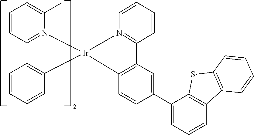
C1=CC2=N(C(C)=C1)[Ir]1(C3=C2C=CC=C3)N2=C(C=CC=C2)C2=C1C=CC(C1=CC=CC3=C1SC1=C3C=CC=C1)=C2
